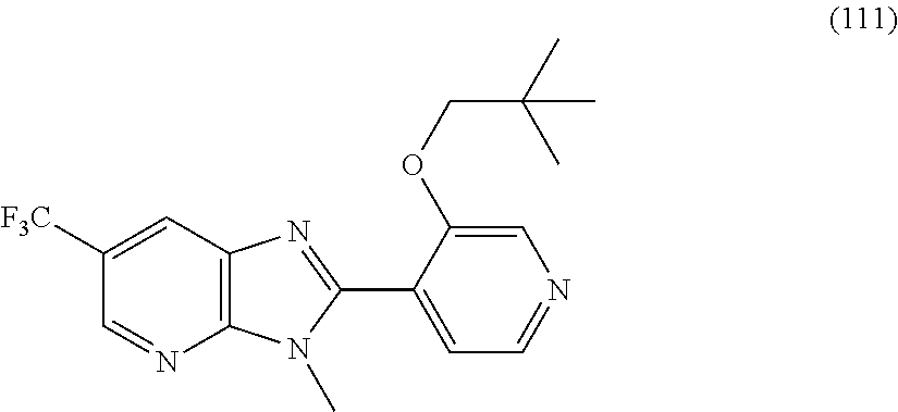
C12=C(C=C([F3C])C=N1)N=C(C1=CC=NC=C1OCC(C)(C)C)N2C
